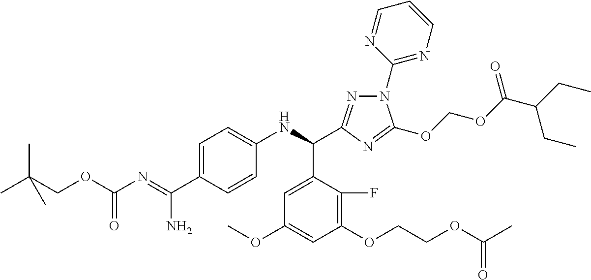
C1=C(C(=NC(OCC(C)(C)C)=O)N)C=CC(NC(C2=CC(OC)=CC(OCCOC(C)=O)=C2F)C2=NN(C3=NC=CC=N3)C(OCOC(=O)C(CC)CC)=N2)=C1
